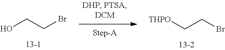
OCCBr.[THPO]CCBr
